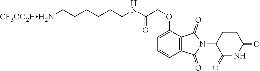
C(CCNC(COC1=CC=CC2=C1C(=O)N(C1C(=O)NC(=O)CC1)C2=O)=O)CCC[CF3CO2HH2N]
